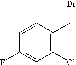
C1=CC(CBr)=C(Cl)C=C1F
